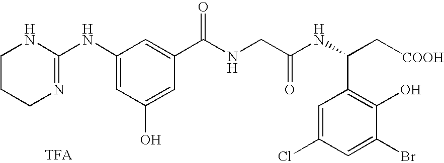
C1(NC2=NCCCN2)=CC(O)=CC(C(=O)NCC(NC(C2=C(O)C(Br)=CC(Cl)=C2)C[COOH])=O)=C1.[TFA]
